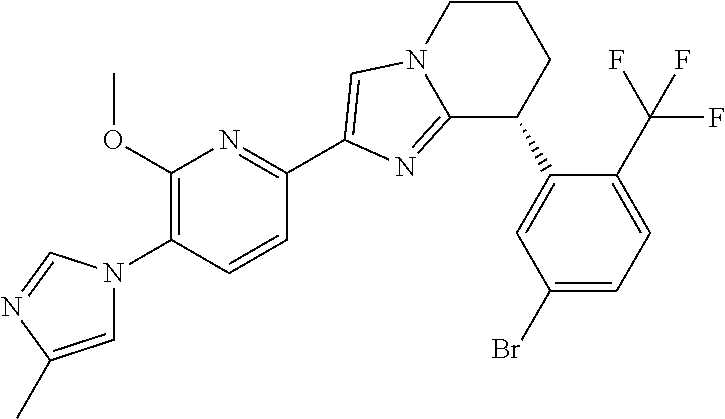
C1(OC)=C(N2C=C(C)N=C2)C=CC(C2=CN3C(=N2)C(C2=CC(Br)=CC=C2C(F)(F)F)CCC3)=N1
